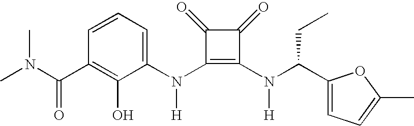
CN(C(C1=C(O)C(N(C2=C(N(C(C3=CC=C(C)O3)CC)[H])C(=O)C2=O)[H])=CC=C1)=O)C
